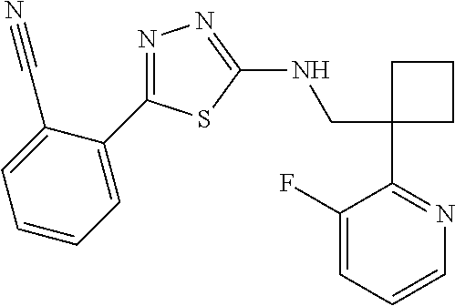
C1(CNC2=NN=C(C3=CC=CC=C3C#N)S2)(C2=NC=CC=C2F)CCC1
